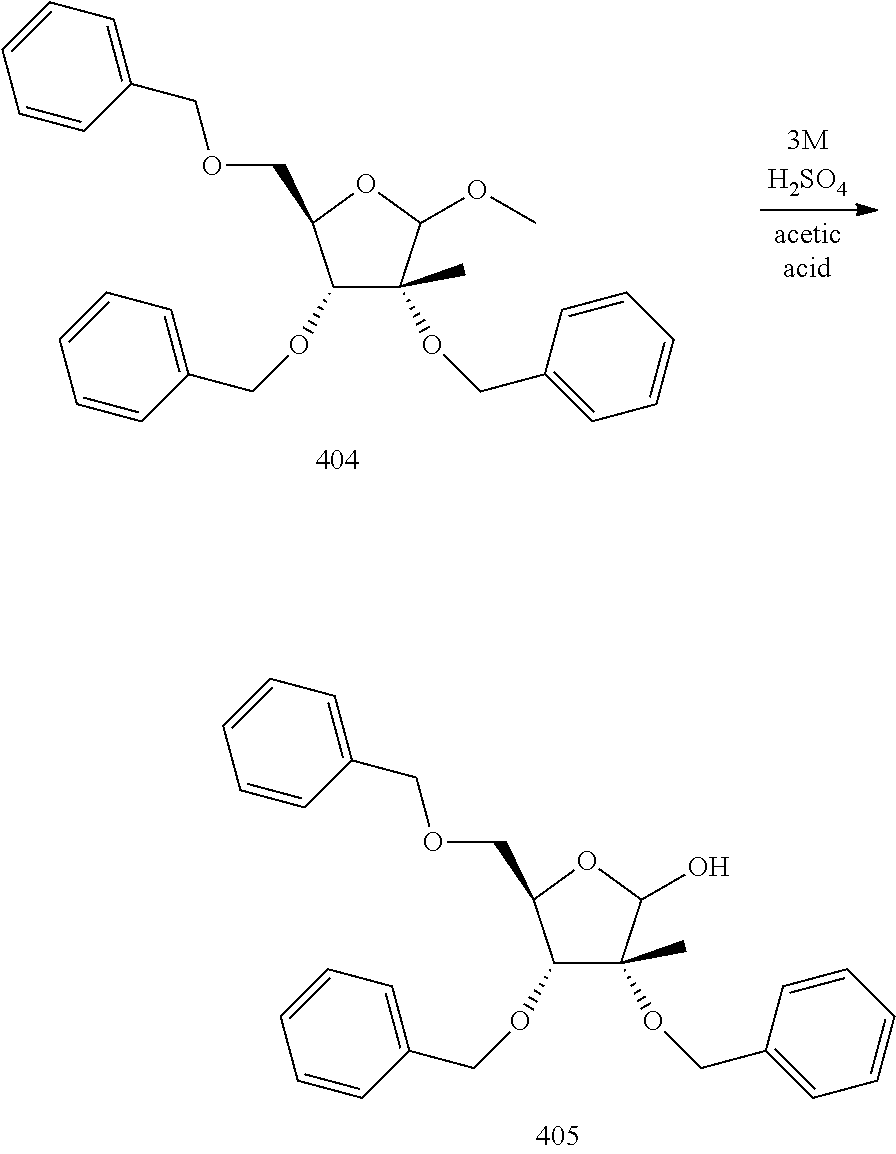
C1(OCC2=CC=CC=C2)C(C)(OCC2=CC=CC=C2)C(O)OC1COCC1=CC=CC=C1.C1(OCC2=CC=CC=C2)C(C)(OCC2=CC=CC=C2)C(OC)OC1COCC1=CC=CC=C1
